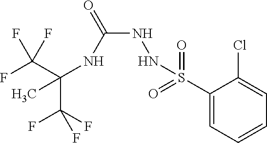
C(C(F)(F)F)(NC(NNS(C1=CC=CC=C1Cl)(=O)=O)=O)(C)C(F)(F)F
